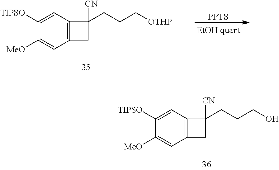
C12=C(C=C([TIPSO])C([MeO])=C1)C([CN])(CCCO)C2.[PPTS].C12=C(C=C([TIPSO])C([MeO])=C1)C([CN])(CCC[OTHP])C2
